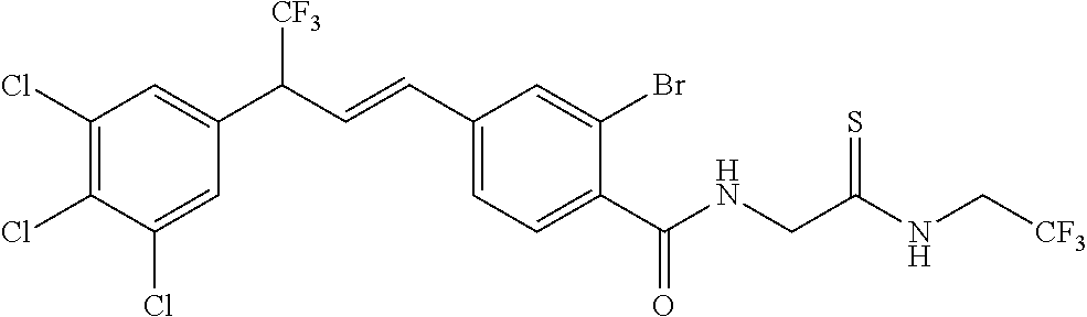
C1(Cl)=CC(C(C=CC2=CC=C(C(NCC(=S)NC[CF3])=O)C(Br)=C2)[CF3])=CC(Cl)=C1Cl
